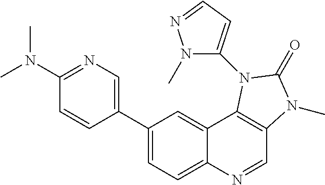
C1(C2=CN=C(N(C)C)C=C2)=CC=C2C(=C1)C1=C(C=N2)N(C)C(=O)N1C1=CC=NN1C
